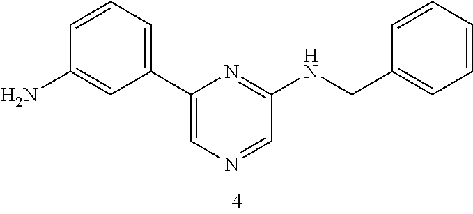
C1=CC=C(CNC2=NC(C3=CC=CC(N)=C3)=CN=C2)C=C1
